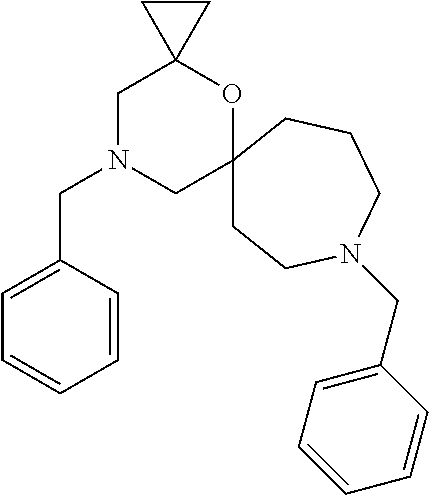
C1N(CC2=CC=CC=C2)CC2(OC13CC3)CCN(CC1=CC=CC=C1)CCC2
